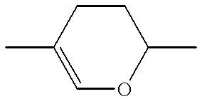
C1=C(C)CCC(C)O1
